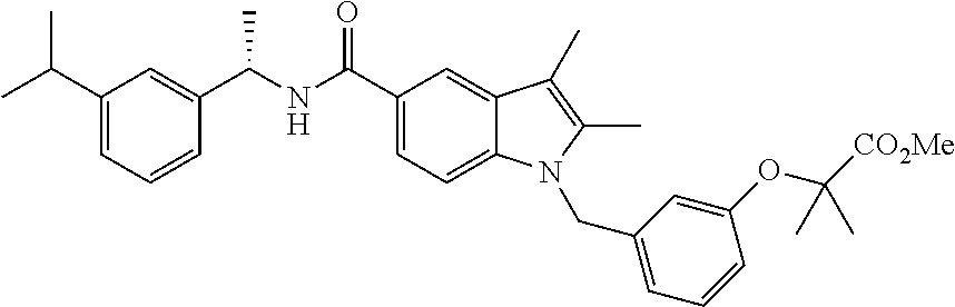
C1(C(NC(C2=CC=C3C(=C2)C(C)=C(C)N3CC2=CC=CC(OC([CO2Me])(C)C)=C2)=O)C)=CC(C(C)C)=CC=C1
